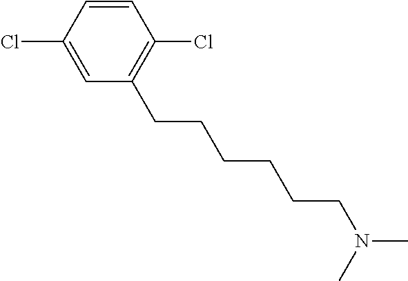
C1=CC(Cl)=CC(CCCCCCN(C)C)=C1Cl
